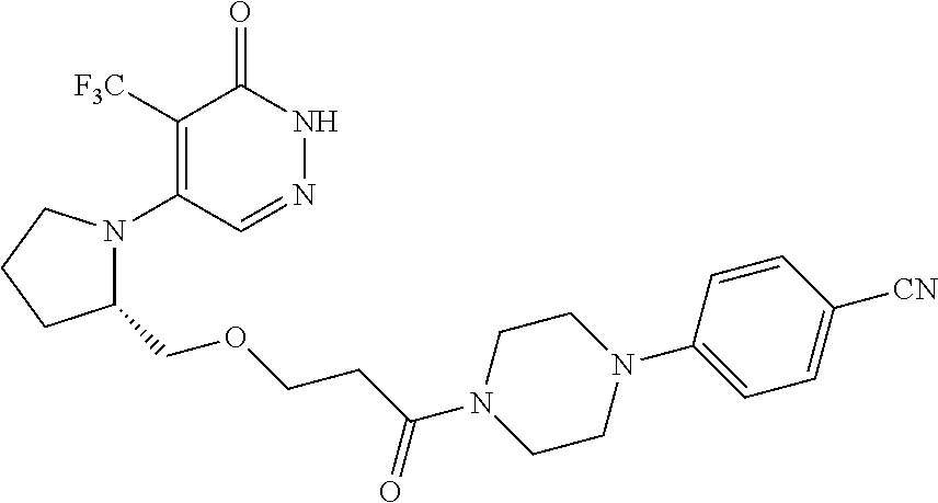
C1([F3C])=C(N2C(COCCC(=O)N3CCN(C4=CC=C([CN])C=C4)CC3)CCC2)C=NNC1=O
